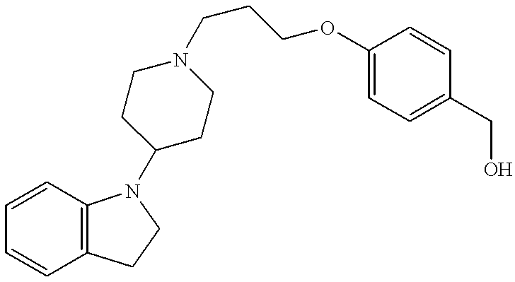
C1=CC2=C(C=C1)CCN2C1CCN(CCCOC2=CC=C(CO)C=C2)CC1
